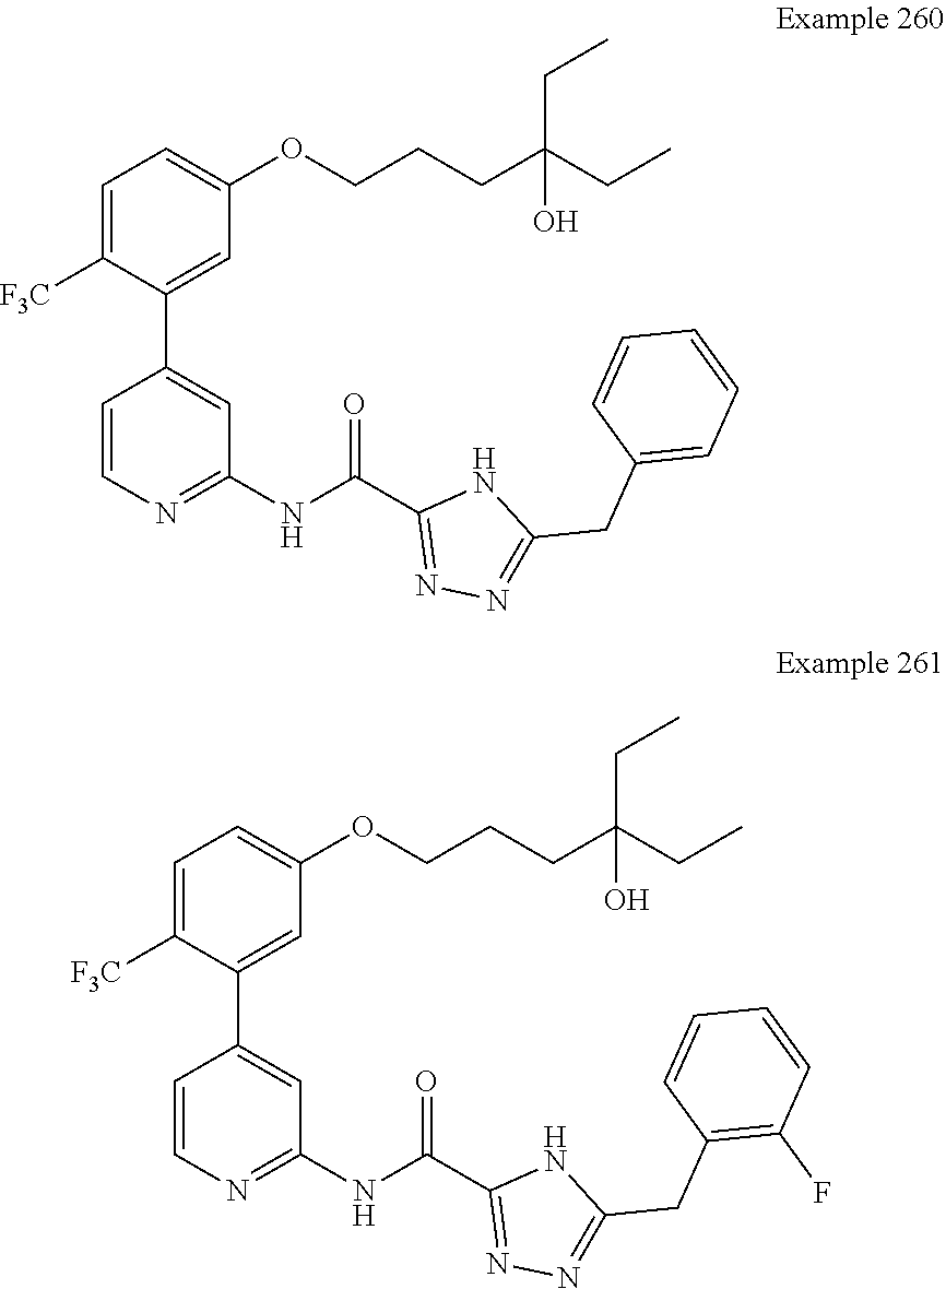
N1C(CC2=C(F)C=CC=C2)=NN=C1C(NC1=NC=CC(C2=CC(OCCCC(CC)(CC)O)=CC=C2[F3C])=C1)=O.N1C(CC2=CC=CC=C2)=NN=C1C(NC1=NC=CC(C2=CC(OCCCC(CC)(CC)O)=CC=C2[F3C])=C1)=O
